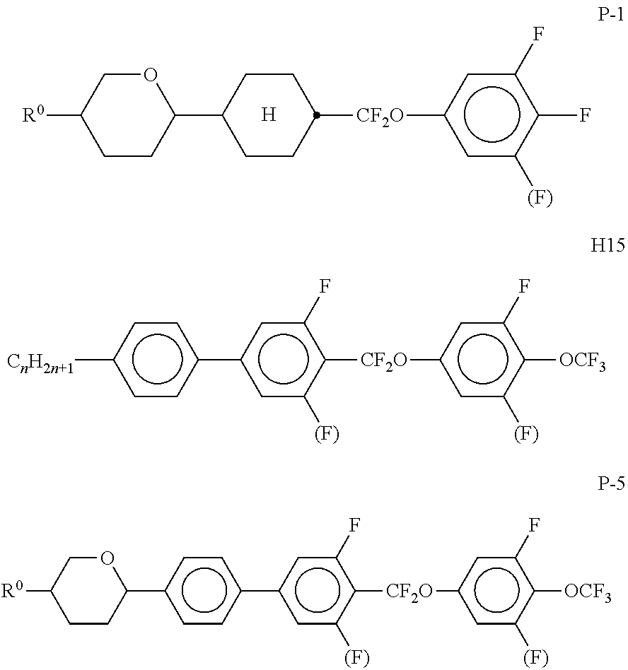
C1(C2CCC([CF2O]c3cc([(F)])c(F)c(F)c3)CC2)OCC([R0])CC1.[H].c1(-c2cc([(F)])c([CF2O]c3cc([(F)])c([OCF3])c(F)c3)c(F)c2)ccc([CnH2n+1])cc1.c1(-c2cc([(F)])c([CF2O]c3cc([(F)])c([OCF3])c(F)c3)c(F)c2)ccc(C2OCC([R0])CC2)cc1
